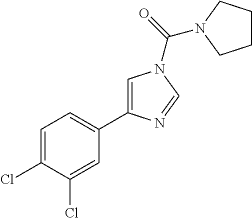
C1=C(Cl)C(Cl)=CC(C2=CN(C(=O)N3CCCC3)C=N2)=C1
